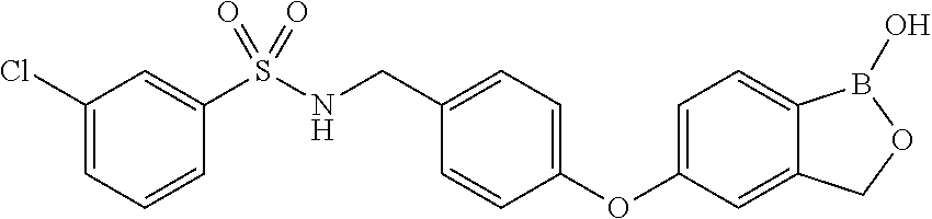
C1=C(OC2=CC=C(CNS(=O)(=O)C3=CC(Cl)=CC=C3)C=C2)C=C2C(=C1)B(O)OC2
